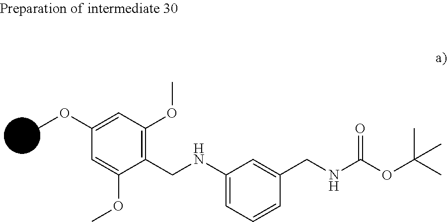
C1(CNC2=CC=CC(CNC(OC(C)(C)C)=O)=C2)=C(OC)C=C(OC)C=C1OC
